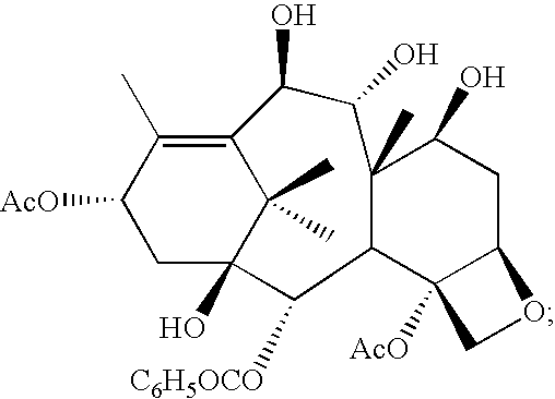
C12=C(C)C([AcO])CC(O)(C1(C)C)C([C6H5OCO])C1C3([AcO])C(CC(O)C1(C)C(O)C2O)OC3
